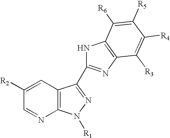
C1([R2])=CC2=C(N=C1)N([R1])N=C2C1=NC2=C(N1)C([R6])=C([R5])C([R4])=C2[R3]
